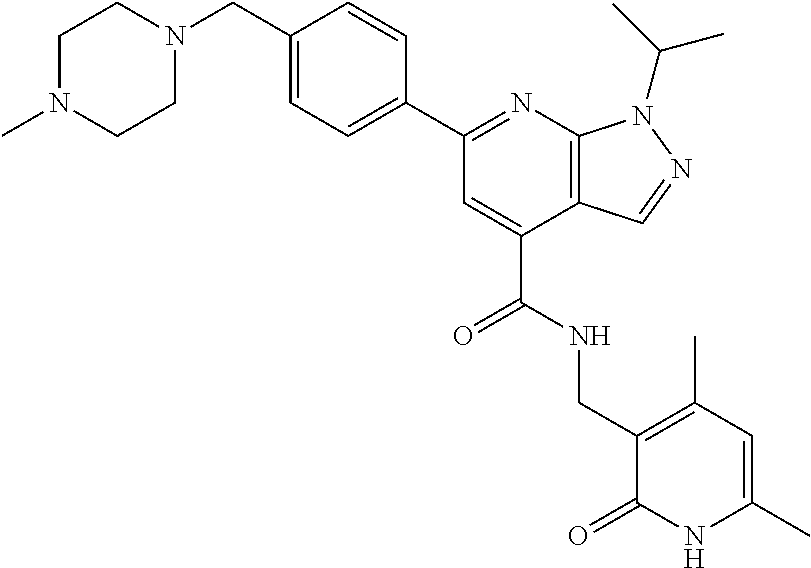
N1(CC2=CC=C(C3=NC4=C(C(C(=O)NCC5=C(C)C=C(C)NC5=O)=C3)C=NN4C(C)C)C=C2)CCN(C)CC1
